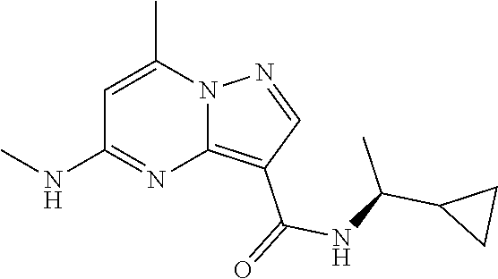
C12=C(C(=O)NC(C3CC3)C)C=NN1C(C)=CC(NC)=N2
